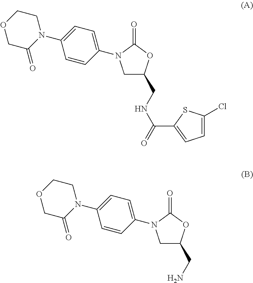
C1C(CNC(=O)C2=CC=C(Cl)S2)OC(=O)N1C1=CC=C(N2CCOCC2=O)C=C1.C1C(CN)OC(=O)N1C1=CC=C(N2CCOCC2=O)C=C1
